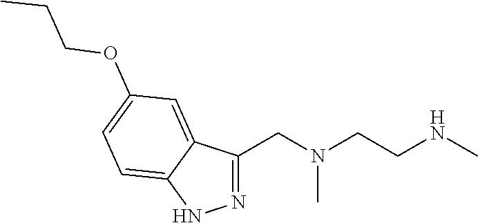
C1(CN(CCNC)C)=NNC2=CC=C(OCCC)C=C12
